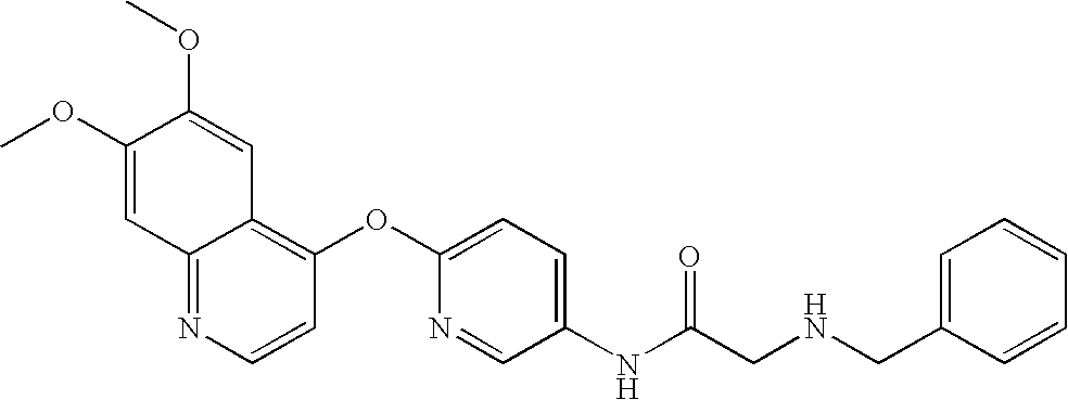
COC1=CC2=NC=CC(OC3=CC=C(NC(CNCC4=CC=CC=C4)=O)C=N3)=C2C=C1OC
